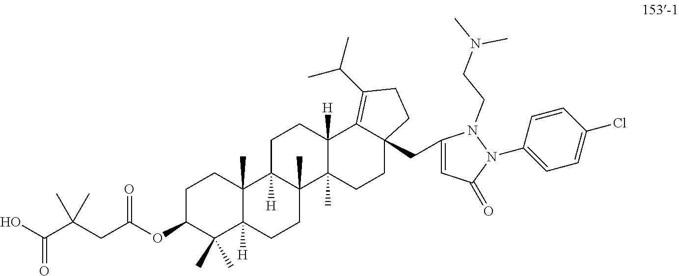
C1C(OC(CC(C(O)=O)(C)C)=O)C(C)(C)C2([H])C(C)(C1)C1([H])C(C)(CC2)C2(C)C([H])(CC1)C1=C(C(C)C)CCC1(CC1=CC(=O)N(C3=CC=C(Cl)C=C3)N1CCN(C)C)CC2
